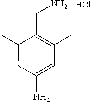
C1(C)=NC(N)=CC(C)=C1CN.Cl
